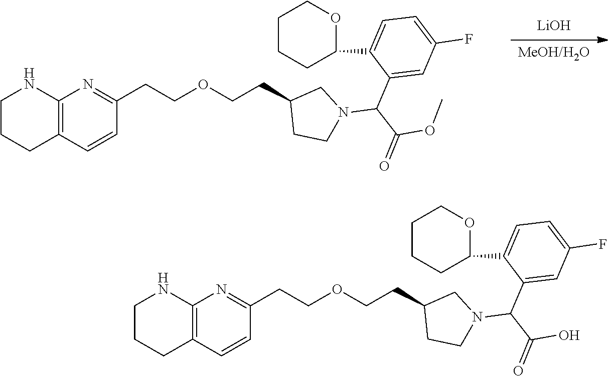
C1=CC2=C(N=C1CCOCCC1CN(C(C(=O)O)C3=CC(F)=CC=C3C3OCCCC3)CC1)NCCC2.C1=CC2=C(N=C1CCOCCC1CN(C(C(=O)OC)C3=CC(F)=CC=C3C3OCCCC3)CC1)NCCC2.[LiOH]
